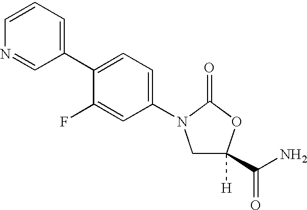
C1(C(N)=O)([H])CN(C2=CC=C(C3=CC=CN=C3)C(F)=C2)C(=O)O1
